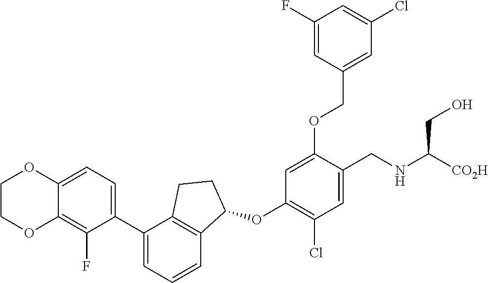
C1(C2=CC=CC3=C2CCC3OC2=C(Cl)C=C(CNC([CO2H])CO)C(OCC3=CC(Cl)=CC(F)=C3)=C2)=CC=C2C(=C1F)OCCO2
